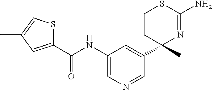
C1(C(NC2=CN=CC(C3(C)N=C(N)SCC3)=C2)=O)=CC(C)=CS1
